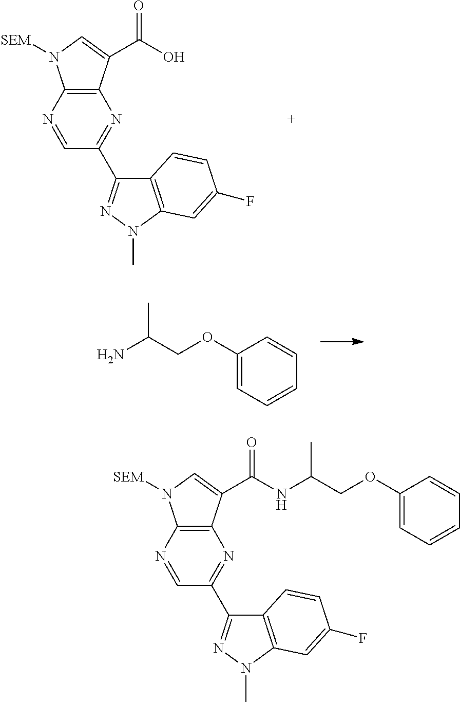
C12=C(N=CC(C3=NN(C)C4=C3C=CC(F)=C4)=N1)N([SEM])C=C2C(=O)O.C1(OCC(N)C)=CC=CC=C1.C12=C(N=CC(C3=NN(C)C4=C3C=CC(F)=C4)=N1)N([SEM])C=C2C(=O)NC(COC1=CC=CC=C1)C
